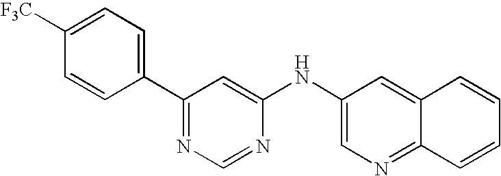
[F3C]C1=CC=C(C2=NC=NC(NC3=CN=C4C(=C3)C=CC=C4)=C2)C=C1
